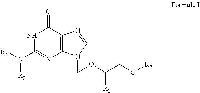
N1C(N([R4])[R3])=NC2=C(C1=O)N=CN2COC(CO[R2])[R1]
